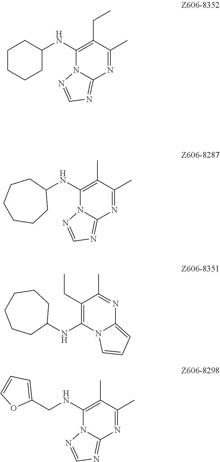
C1CCCC(NC2=C(CC)C(C)=NC3=NC=NN23)C1.C1(NC2=C(C)C(C)=NC3=NC=NN23)CCCCCC1.C1(CC)=C(NC2CCCCCC2)N2C(=CC=C2)N=C1C.C(NC1=C(C)C(C)=NC2=NC=NN12)C1=CC=CO1
